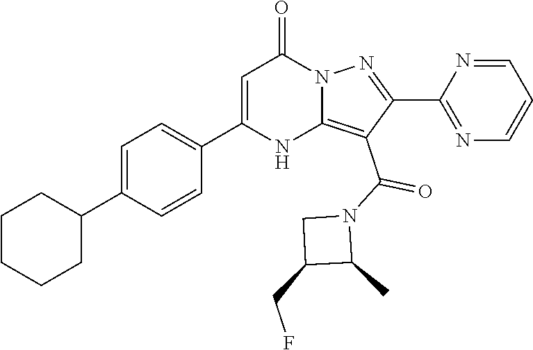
C1(C2=CC=C(C3=CC(=O)N4C(=C(C(N5CC(CF)C5C)=O)C(C5=NC=CC=N5)=N4)N3)C=C2)CCCCC1
